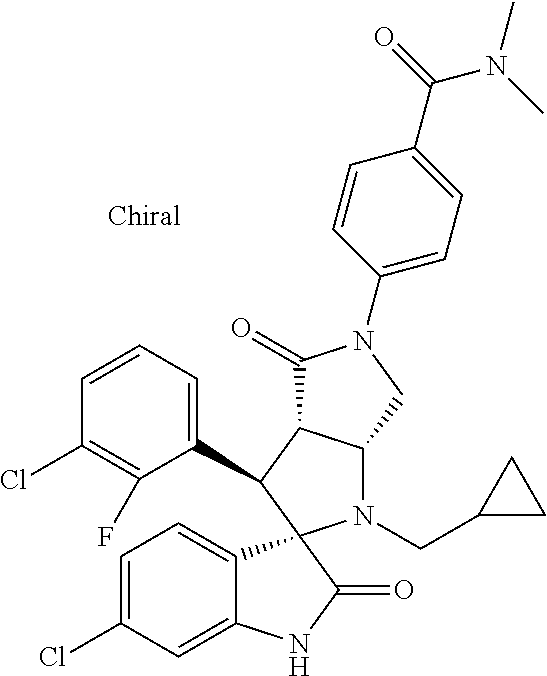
C1(C2C3C(N(CC4CC4)C24C2=CC=C(Cl)C=C2NC4=O)CN(C2=CC=C(C(=O)N(C)C)C=C2)C3=O)=CC=CC(Cl)=C1F
